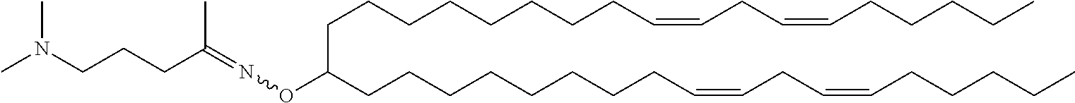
C(CCCCCCCCC=CCC=CCCCCC)(CCCCCCCCC=CCC=CCCCCC)ON=C(CCCN(C)C)C
